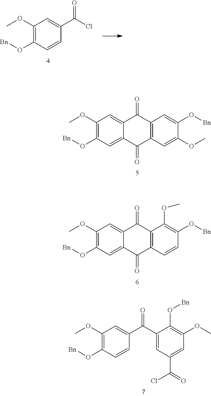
C1(OC)=C(O[Bn])C=C2C(=C1)C(=O)C1=C(C2=O)C=C(OC)C(O[Bn])=C1.C1(OC)=C(O[Bn])C=C2C(=C1)C(=O)C1=C(C2=O)C=CC(O[Bn])=C1OC.C1(OC)=C(O[Bn])C=CC(C(=O)C2=CC(C(Cl)=O)=CC(OC)=C2O[Bn])=C1.C1(OC)=C(O[Bn])C=CC(C(=O)Cl)=C1
